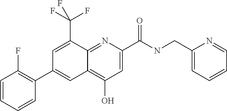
C1(O)=C2C(=NC(C(NCC3=CC=CC=N3)=O)=C1)C(C(F)(F)F)=CC(C1=C(F)C=CC=C1)=C2
